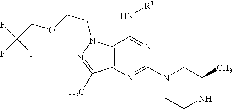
C12=C(N=C(N3CCNC(C)C3)N=C1N[R1])C(C)=NN2CCOCC(F)(F)F
